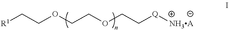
[R1]CCOCCOCC[Q][NH3A]
